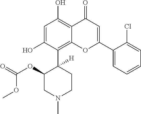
C1=C(O)C(C2([H])C(OC(=O)OC)CN(C)CC2)=C2C(=C1O)C(=O)C=C(C1=CC=CC=C1Cl)O2
